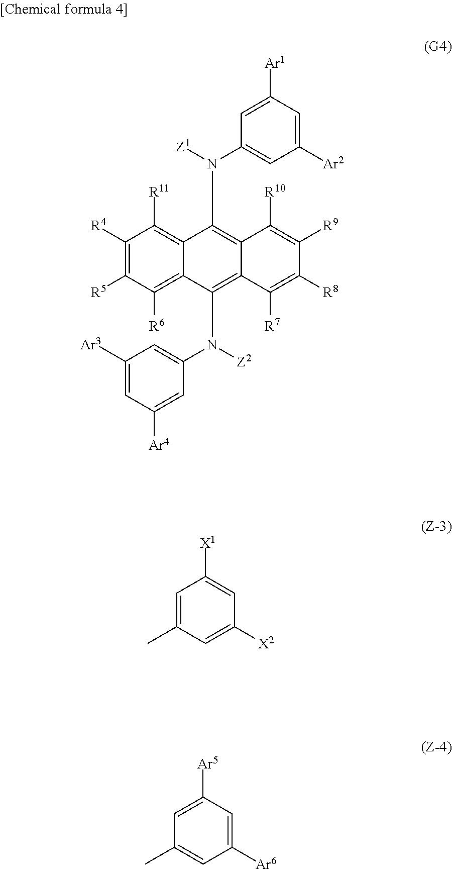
C1=C([Ar1])C=C([Ar2])C=C1N([Z1])C1=C2C(=C(N(C3=CC([Ar3])=CC([Ar4])=C3)[Z2])C3=C([R6])C([R5])=C([R4])C([R11])=C13)C([R7])=C([R8])C([R9])=C2[R10].C1=C(C)C=C([X2])C=C1[X1].C1=C([Ar5])C=C([Ar6])C=C1C
